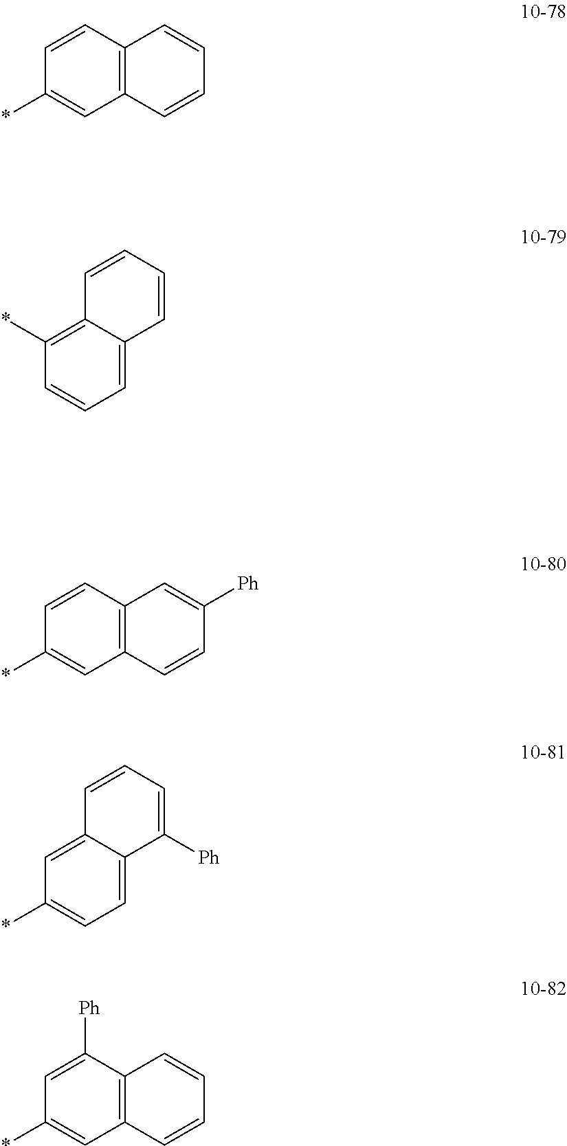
*C1=CC2=C(C=C1)C=CC=C2.*C1=CC2=C(C=C1)C=C([Ph])C=C2.*C1=CC=C2C(=C1)C=CC=C2[Ph].*C1=CC2=C(C([Ph])=C1)C=CC=C2.C1=CC=C2C(=C1*)C=CC=C2
